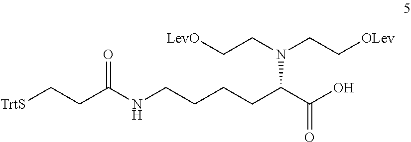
N(CCCCC(C(O)=O)N(CC[LevO])CC[OLev])C(CC[TrtS])=O
